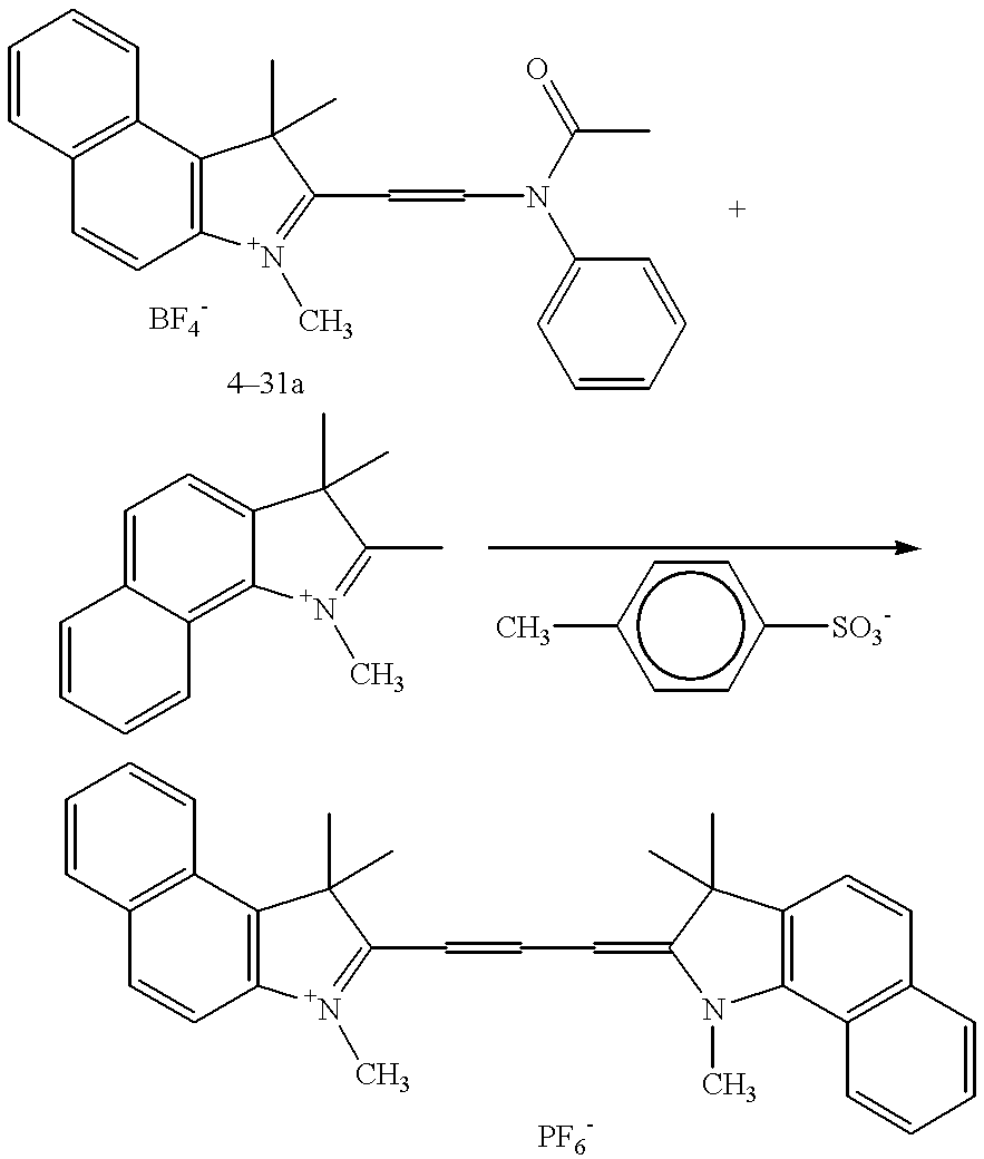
C1=CC2=C(C=C1)C1=C(C=C2)[N+](C)=C(C=CN(C2=CC=CC=C2)C(C)=O)C1(C)C.C1=CC2=C(C=C1)C1=C(C=C2)[N+](C)=C(C=CC=C2N(C)C3=C(C2(C)C)C=CC2=C3C=CC=C2)C1(C)C.C1=CC=CC2=C3C(=CC=C12)C(C)(C)C(C)=[N+]3C.c1(C)ccc([SO3-])cc1
